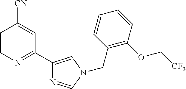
C1=CN=C(C2=CN(CC3=C(OC[CF3])C=CC=C3)C=N2)C=C1[CN]
